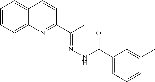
C12=CC=CC=C1N=C(C(C)=NNC(=O)C1=CC=CC(C)=C1)C=C2
